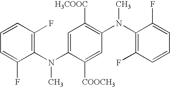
C1=C(F)C(N(C2=CC([H3COOC])=C(N(C3=C(F)C=CC=C3F)C)C=C2[COOCH3])C)=C(F)C=C1
